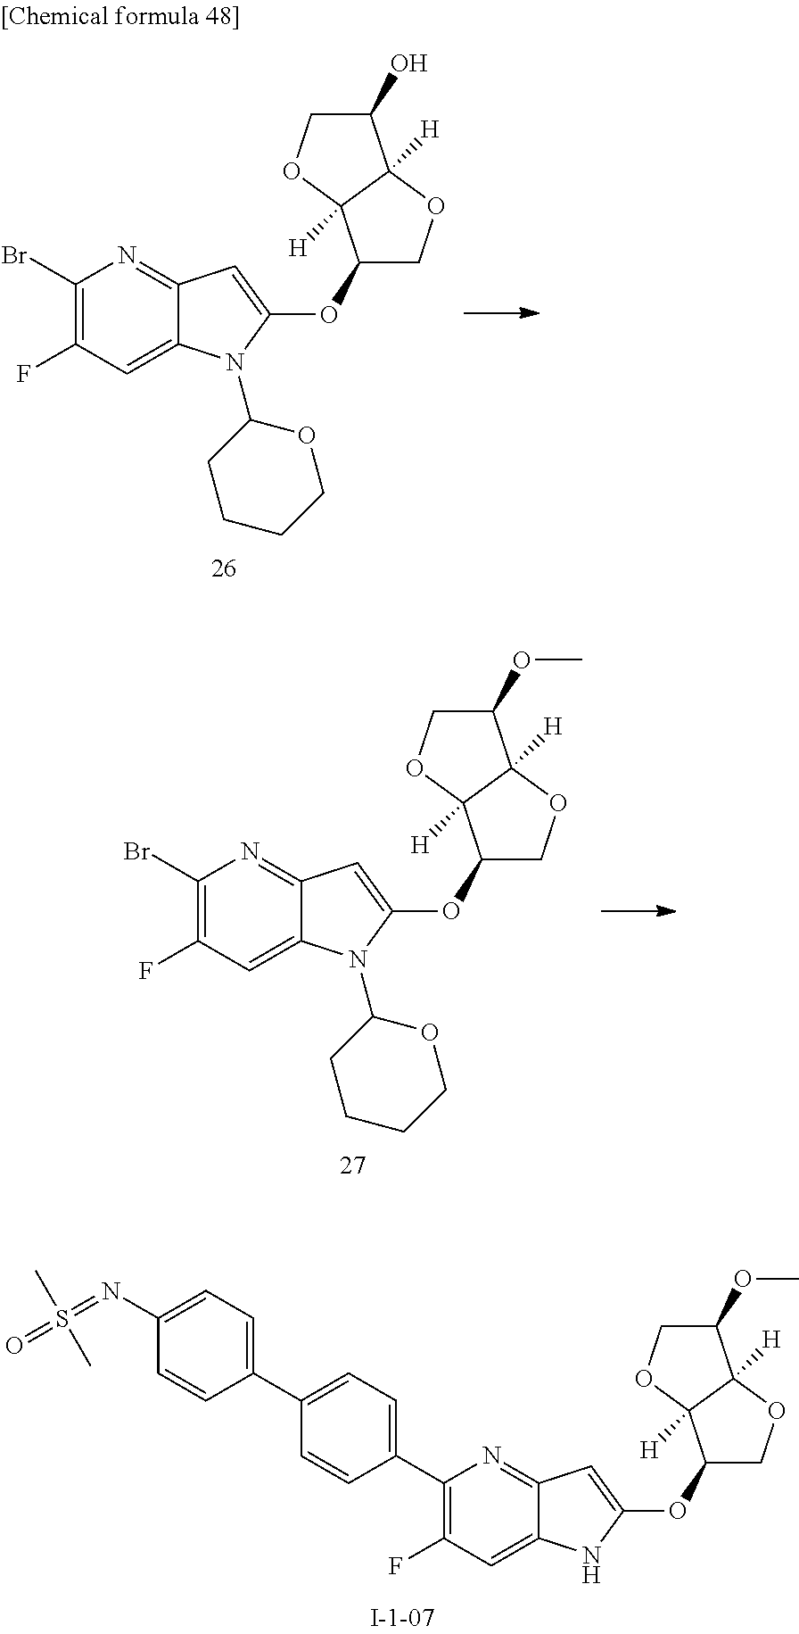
BrC1=C(F)C=C2C(=N1)C=C(OC1COC3([H])C1([H])OCC3OC)N2C1CCCCO1.BrC1=C(F)C=C2C(=N1)C=C(OC1COC3([H])C1([H])OCC3O)N2C1CCCCO1.C1(C2=C(F)C=C3C(=N2)C=C(OC2COC4([H])C2([H])OCC4OC)N3)=CC=C(C2=CC=C(N=S(=O)(C)C)C=C2)C=C1
